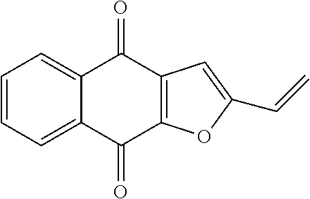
C1=CC=C2C(=C1)C(=O)C1=C(C2=O)OC(C=C)=C1
